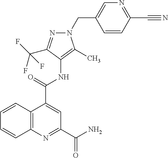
C12=C(N=C(C(=O)N)C=C1C(=O)NC1=C(C)N(CC3=CN=C(C#N)C=C3)N=C1C(F)(F)F)C=CC=C2
